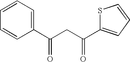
C1(C(CC(C2=CC=CC=C2)=O)=O)=CC=CS1
